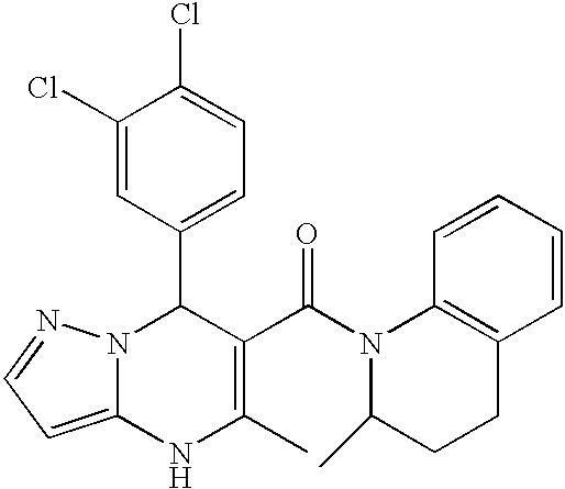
C1(Cl)=CC(C2N3C(=CC=N3)NC(C)=C2C(=O)N2C(C)CCC3=C2C=CC=C3)=CC=C1Cl
